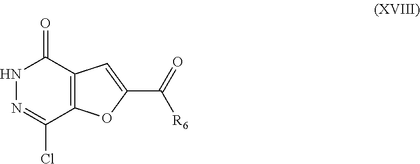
N1N=C(Cl)C2=C(C1=O)C=C(C(=O)[R6])O2
